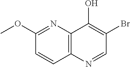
C12=C(N=CC(Br)=C1O)C=CC(OC)=N2
